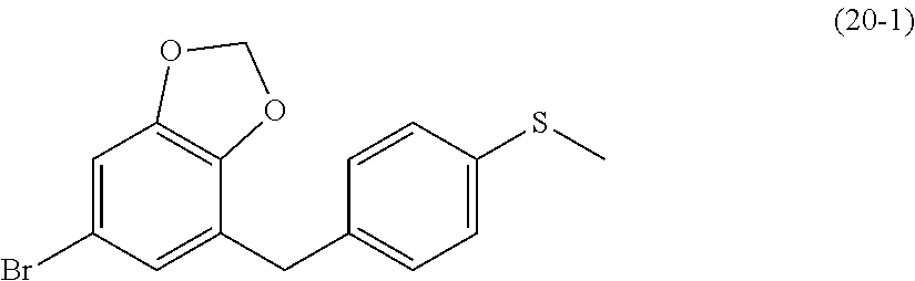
C1=C(Br)C=C(CC2=CC=C(SC)C=C2)C2=C1OCO2
